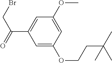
C1=C(OC)C=C(C(CBr)=O)C=C1OCCC(C)(C)C
